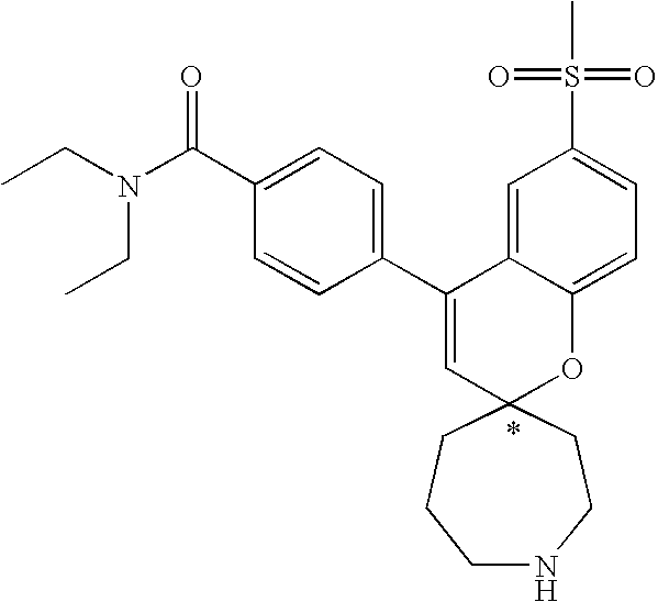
CCN(CC)C(C1=CC=C(C2=CC3(OC4=CC=C(S(=O)(=O)C)C=C24)CCNCCC3)C=C1)=O
